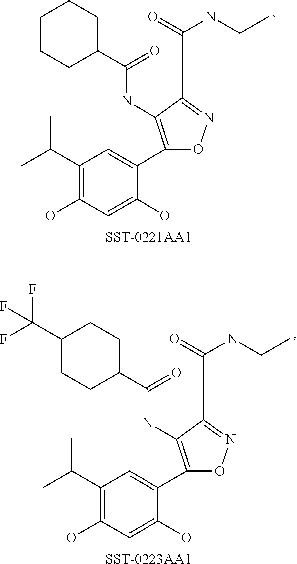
C(NC1=C(C2=CC(C(C)C)=C(O)C=C2O)ON=C1C(NCC)=O)(=O)C1CCCCC1.[SST-0221AA1].C(NC1=C(C2=CC(C(C)C)=C(O)C=C2O)ON=C1C(NCC)=O)(=O)C1CCC(C(F)(F)F)CC1.[SST-0223AA1]
